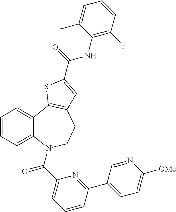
C1=CC=C2C(=C1)C1=C(CCN2C(C2=CC=CC(C3=CC=C([OMe])N=C3)=N2)=O)C=C(C(NC2=C(F)C=CC=C2C)=O)S1
